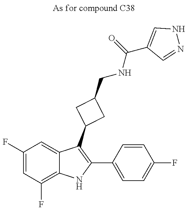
C1(F)=CC(F)=C2C(=C1)C(C1CC(CNC(=O)C3=CNN=C3)C1)=C(C1=CC=C(F)C=C1)N2
